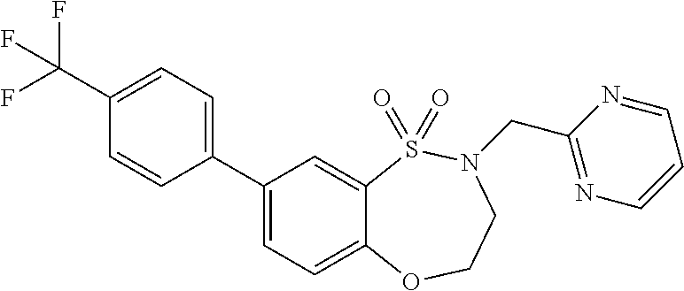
C1(C2=CC=C(C(F)(F)F)C=C2)=CC=C2C(=C1)S(=O)(=O)N(CC1=NC=CC=N1)CCO2
